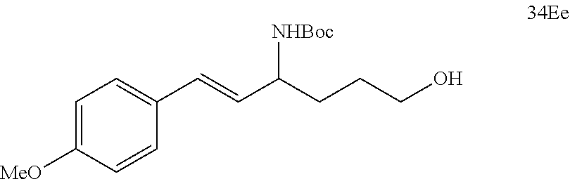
C1(C=CC(CCCO)[NHBoc])=CC=C([MeO])C=C1
